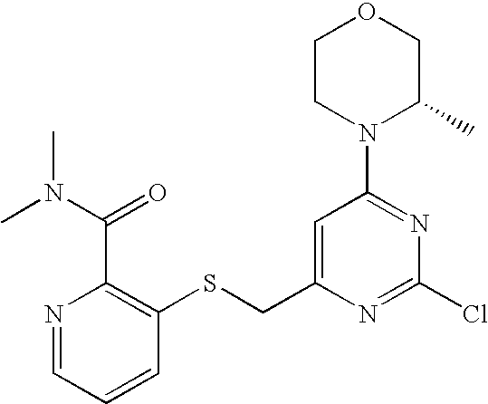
N1=CC=CC(SCC2=CC(N3C(C)COCC3)=NC(Cl)=N2)=C1C(N(C)C)=O
